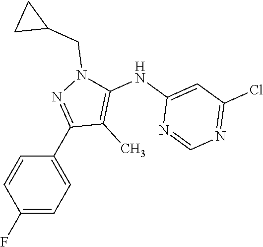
C1(F)=CC=C(C2=NN(CC3CC3)C(NC3=CC(Cl)=NC=N3)=C2C)C=C1
